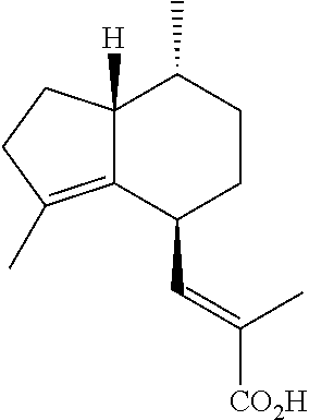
C12([H])C(=C(C)CC1)C(C=C(C)[CO2H])CCC2C
